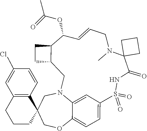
C1N2C3=CC(=CC=C3OCC13CCCC1=C3C=CC(Cl)=C1)S(=O)(=O)NC(=O)C1(N(C)CC=CC(OC(C)=O)C3C(C2)CC3)CCC1
